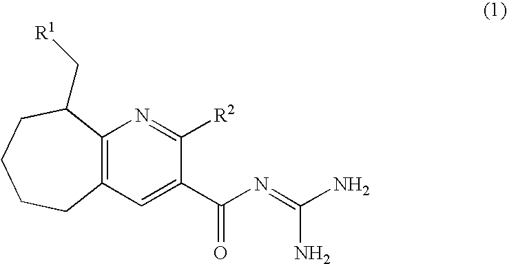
C12=C(C=C(C(N=C(N)N)=O)C([R2])=N1)CCCCC2C[R1]
